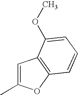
C1=C(C)OC2=C1C(OC)=CC=C2
